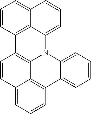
C1=CC2=CC=CC3=C2C2=C1C1=C4C(=CC=CC4=CC=C1)N2C1=CC=CC=C31
